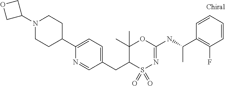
C1(C2CCN(C3COC3)CC2)=CC=C(CC2S(=O)(=O)N=C(NC(C3=C(F)C=CC=C3)C)OC2(C)C)C=N1
